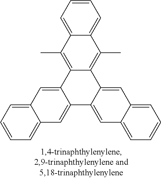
C12=CC=CC=C1C(C)=C1C(=C2C)C2=CC3=CC=CC=C3C=C2C2=CC3=CC=CC=C3C=C12
